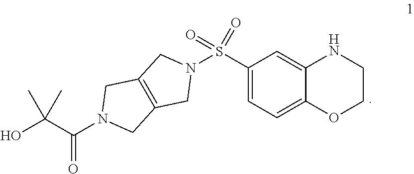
C1(S(=O)(N2CC3=C(C2)CN(C(=O)C(C)(O)C)C3)=O)=CC=C2C(=C1)NCCO2
